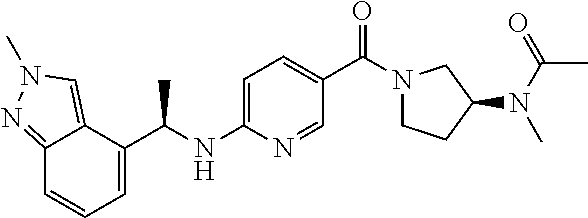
C1=C(NC(C)C2=CC=CC3=NN(C)C=C23)N=CC(C(N2CCC(N(C(C)=O)C)C2)=O)=C1
